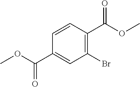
C1=CC(C(OC)=O)=C(Br)C=C1C(OC)=O
